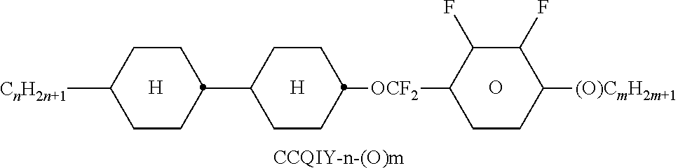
[CCQIY-n-(O)m].O.C1(C2CCC([CnH2n+1])CC2)CCC([OCF2]C2C(F)C(F)C([(O)CmH2m+1])CC2)CC1.[H].[H]
